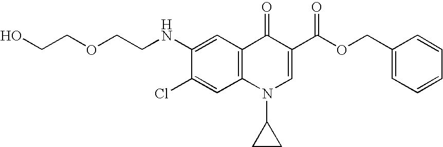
C1(NCCOCCO)=CC2=C(C=C1Cl)N(C1CC1)C=C(C(=O)OCC1=CC=CC=C1)C2=O
